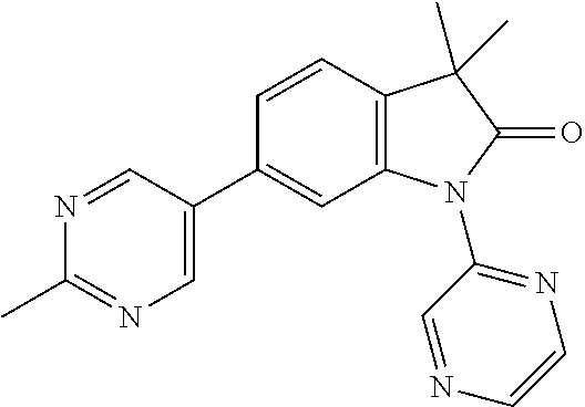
C1(C)=NC=C(C2=CC3=C(C=C2)C(C)(C)C(=O)N3C2=NC=CN=C2)C=N1
